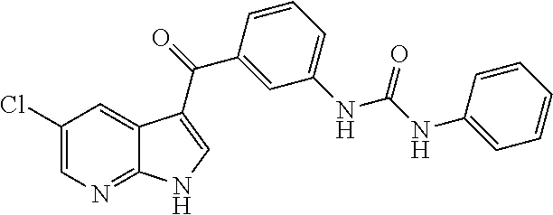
C1(Cl)=CN=C2C(=C1)C(C(C1=CC(NC(=O)NC3=CC=CC=C3)=CC=C1)=O)=CN2
